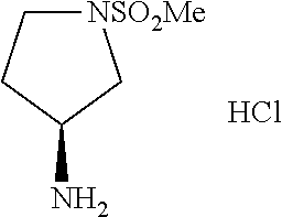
[NSO2Me]1CCC(N)C1.Cl
